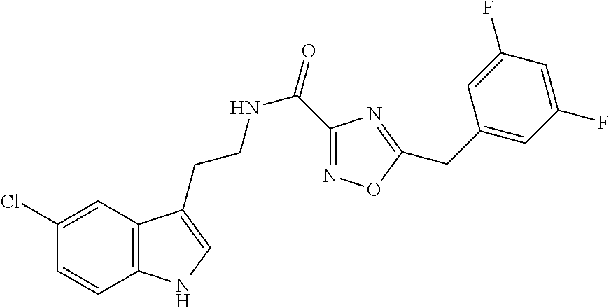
C12=C(C=C(Cl)C=C1)C(CCNC(=O)C1=NOC(CC3=CC(F)=CC(F)=C3)=N1)=CN2
